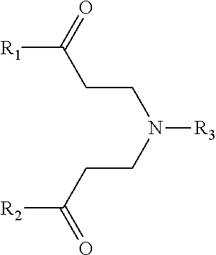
[R1]C(=O)CCN([R3])CCC([R2])=O
